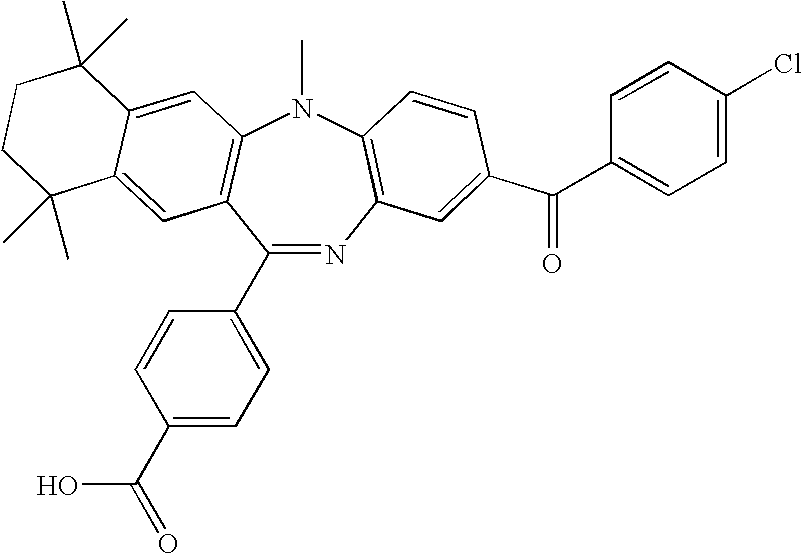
C1(C2=CC=C(C(O)=O)C=C2)=NC2=C(N(C)C3=C1C=C1C(=C3)C(C)(C)CCC1(C)C)C=CC(C(C1=CC=C(Cl)C=C1)=O)=C2
